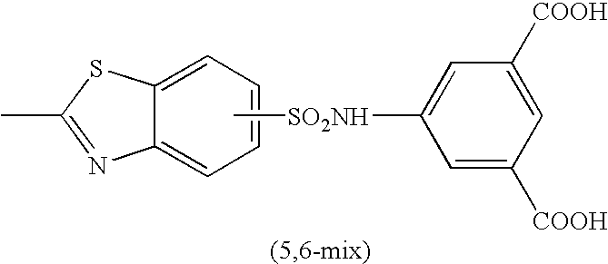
C12=CC=CC=C1N=C(C)S2.C[SO2NH]C1=CC([COOH])=CC([COOH])=C1
